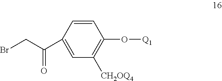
C1=CC(O[Q1])=C([CH2OQ4])C=C1C(CBr)=O
